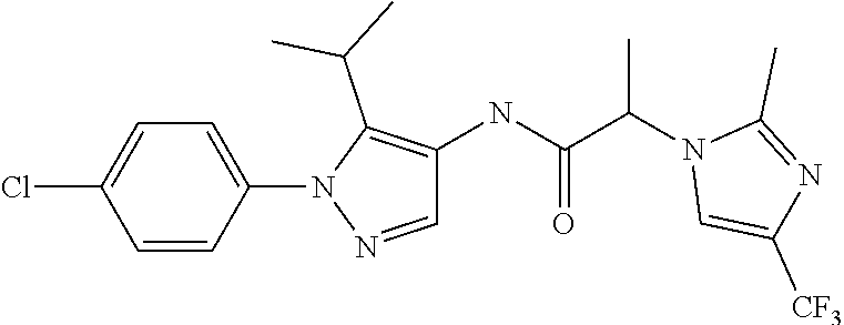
C1=CC(N2N=CC(NC(C(N3C=C([CF3])N=C3C)C)=O)=C2C(C)C)=CC=C1Cl
